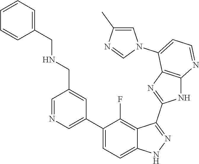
C1=NC=C(C2=CC=C3C(=C2F)C(C2=NC4=C(N2)N=CC=C4N2C=C(C)N=C2)=NN3)C=C1CNCC1=CC=CC=C1
